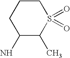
C1(N)C(C)S(=O)(=O)CCC1
